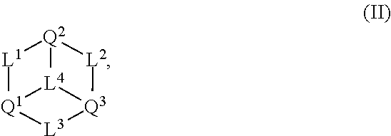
[L4]12[Q3]3[L2][Q2]1[L1][Q1]2[L3]3
